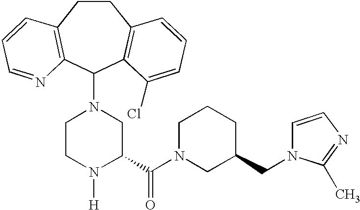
C1CC2=C(C(N3CCN([H])C(C(N4CC(CN5C=CN=C5C)CCC4)=O)C3)C3=C1C=CC=C3Cl)N=CC=C2
